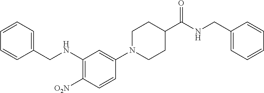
C1N(C2=CC(NCC3=CC=CC=C3)=C([O2N])C=C2)CCC(C(NCC2=CC=CC=C2)=O)C1
